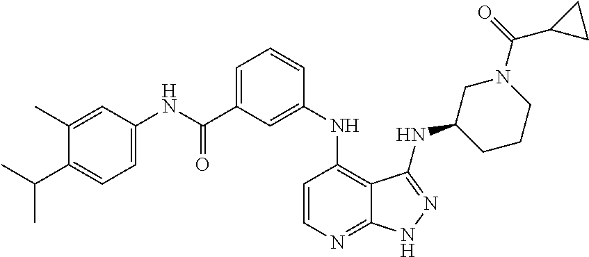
C1(C)=CC(NC(C2=CC=CC(NC3=C4C(=NC=C3)NN=C4NC3CCCN(C(=O)C4CC4)C3)=C2)=O)=CC=C1C(C)C
